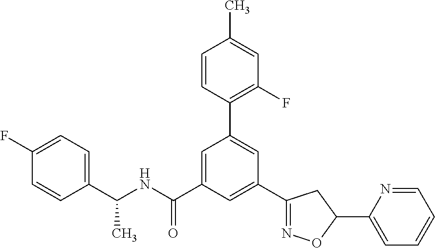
C1(C2=NOC(C3=CC=CC=N3)C2)=CC(C(NC(C2=CC=C(F)C=C2)C)=O)=CC(C2=C(F)C=C(C)C=C2)=C1
